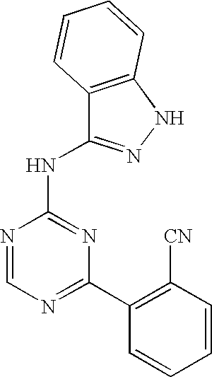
N1=C(C2=C([CN])C=CC=C2)N=C(NC2=NNC3=C2C=CC=C3)N=C1
